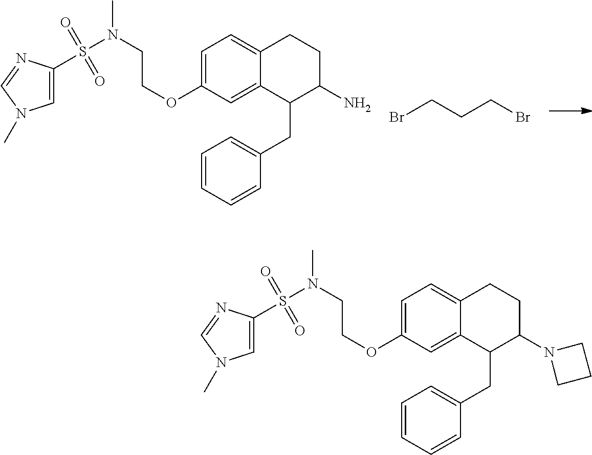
C1=C(OCCN(S(=O)(=O)C2=CN(C)C=N2)C)C=C2C(=C1)CCC(N)C2CC1=CC=CC=C1.BrCCCBr.C1=C(OCCN(S(=O)(=O)C2=CN(C)C=N2)C)C=C2C(=C1)CCC(N1CCC1)C2CC1=CC=CC=C1
